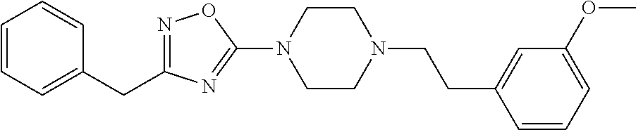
N1=C(CC2=CC=CC=C2)N=C(N2CCN(CCC3=CC(OC)=CC=C3)CC2)O1
